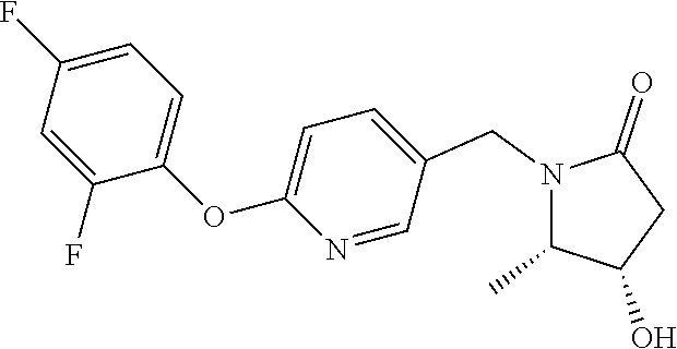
N1(CC2=CC=C(OC3=CC=C(F)C=C3F)N=C2)C(C)C(O)CC1=O
